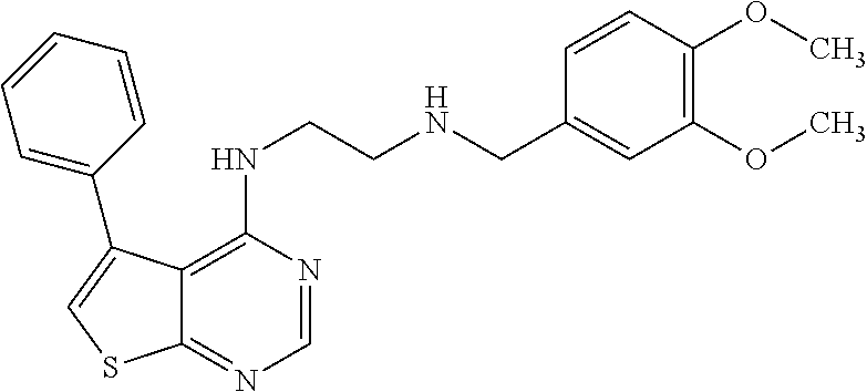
C12=C(NCCNCC3=CC(OC)=C(OC)C=C3)N=CN=C1SC=C2C1=CC=CC=C1
